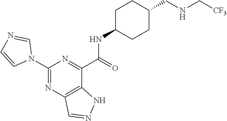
C1(N2C=NC=C2)=NC2=C(C(C(=O)NC3CCC(CNC[CF3])CC3)=N1)NN=C2
